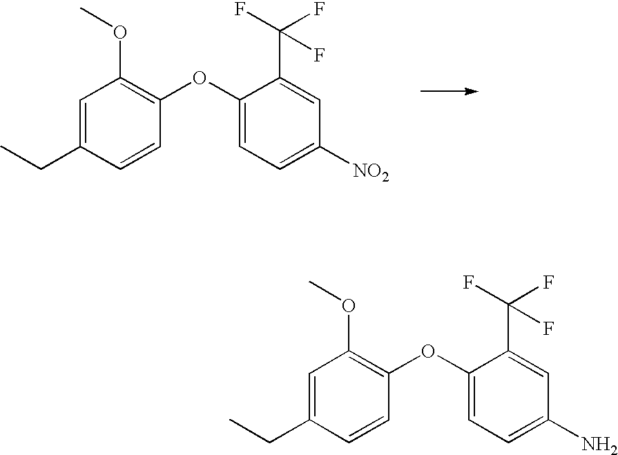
C1=C(CC)C=CC(OC2=CC=C([NO2])C=C2C(F)(F)F)=C1OC.C1=C(CC)C=CC(OC2=CC=C(N)C=C2C(F)(F)F)=C1OC
